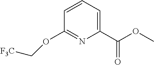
C1=CC=C(C(OC)=O)N=C1OC[F3C]
